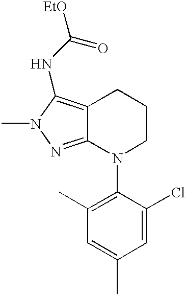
C12=C(NC([EtO])=O)N(C)N=C1N(C1=C(C)C=C(C)C=C1Cl)CCC2
